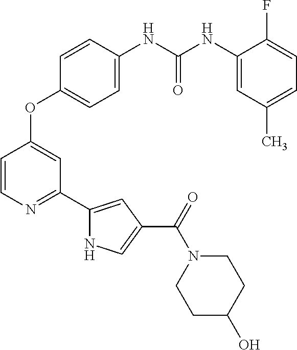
C1=CC(NC(NC2=CC(C)=CC=C2F)=O)=CC=C1OC1=CC(C2=CC(C(N3CCC(O)CC3)=O)=CN2)=NC=C1
